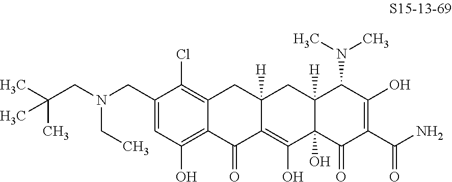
N(CC1=CC(O)=C2C(=C1Cl)CC1([H])C(=C(O)C3(O)C([H])(C1)C(N(C)C)C(O)=C(C(N)=O)C3=O)C2=O)(CC(C)(C)C)CC
